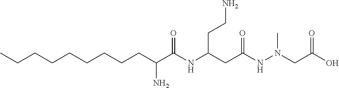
CCCCCCCCCC(C(NC(CC(NN(CC(O)=O)C)=O)CCN)=O)N
